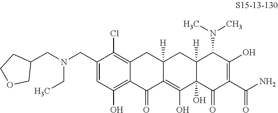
C1(CN(CC2CCOC2)CC)=CC(O)=C2C(=C1Cl)CC1([H])C(=C(O)C3(O)C([H])(C1)C(N(C)C)C(O)=C(C(N)=O)C3=O)C2=O
